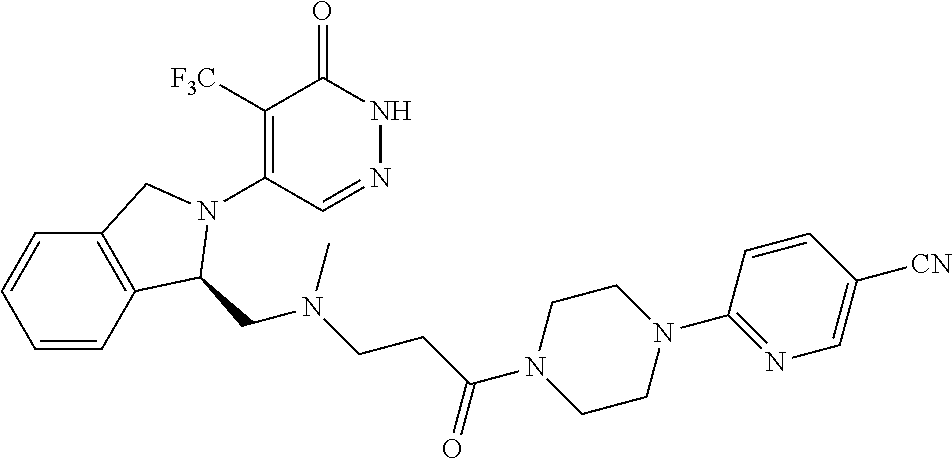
C1([F3C])=C(N2C(CN(CCC(=O)N3CCN(C4=NC=C([CN])C=C4)CC3)C)C3=C(C=CC=C3)C2)C=NNC1=O
